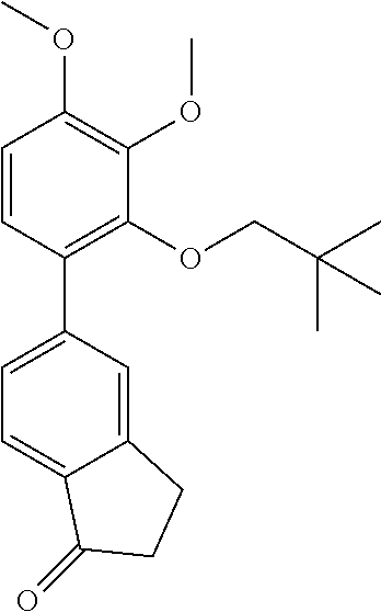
C1=CC(C2=CC=C3C(=C2)CCC3=O)=C(OCC(C)(C)C)C(OC)=C1OC
